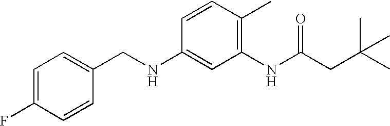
C1=C(F)C=CC(CNC2=CC(NC(CC(C)(C)C)=O)=C(C)C=C2)=C1
